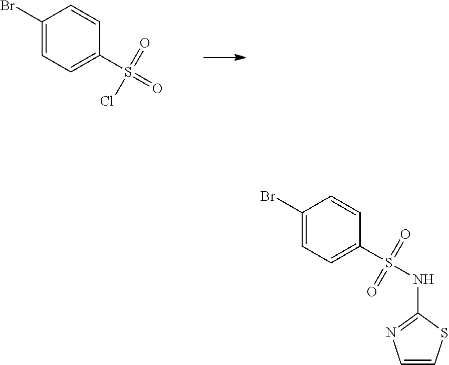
C1(Br)=CC=C(S(=O)(=O)Cl)C=C1.C1(Br)=CC=C(S(NC2=NC=CS2)(=O)=O)C=C1
